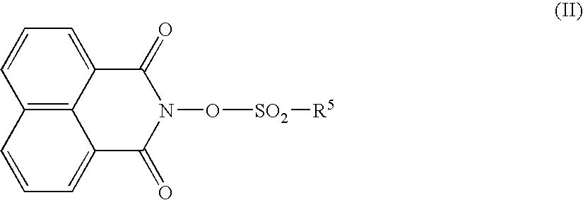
C12=C3C(=CC=C1)C(=O)N(O[SO2][R5])C(=O)C3=CC=C2
